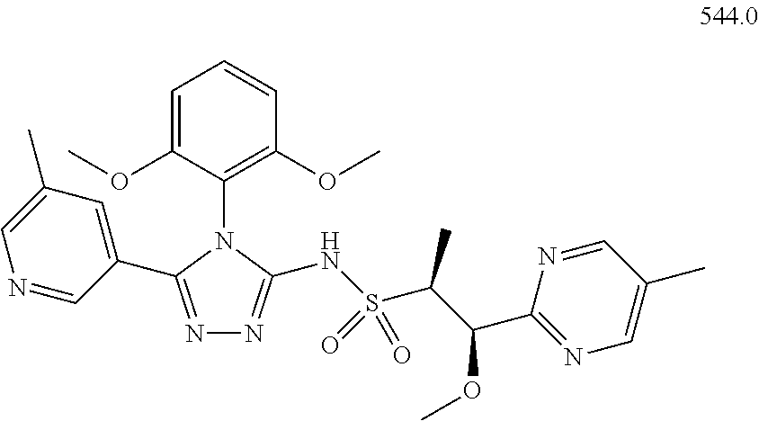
C1=C(OC)C(N2C(C3=CC(C)=CN=C3)=NN=C2NS(C(C)C(OC)C2=NC=C(C)C=N2)(=O)=O)=C(OC)C=C1
